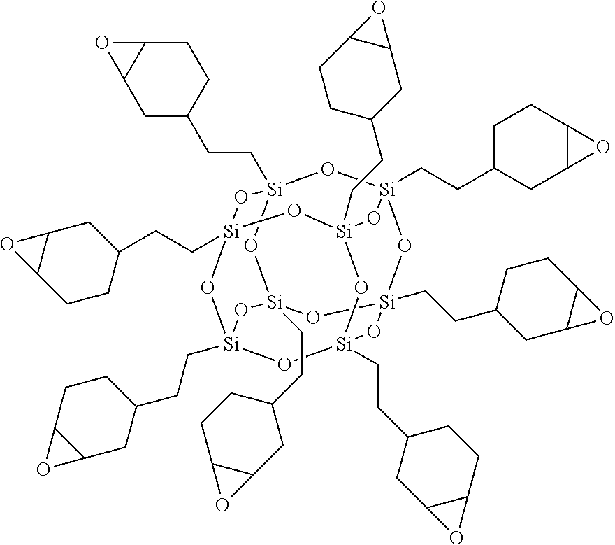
O1[Si]2(CCC3CC4C(CC3)O4)O[Si]3(CCC4CC5C(CC4)O5)O[Si]4(CCC5CC6C(CC5)O6)O[Si]1(CCC1CC5C(CC1)O5)O[Si]1(CCC5CCC6C(C5)O6)O[Si](CCC5CCC6C(C5)O6)(O[Si](CCC5CC6C(CC5)O6)(O[Si](CCC5CC6C(CC5)O6)(O1)O4)O3)O2
